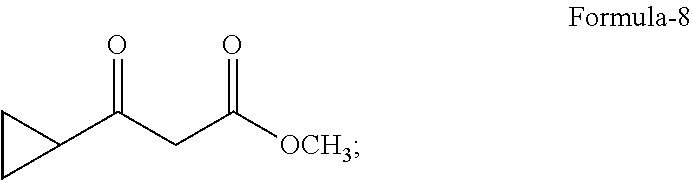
O=C(CC(=O)[OCH3])C1CC1
